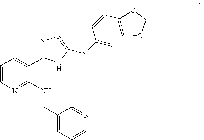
C1=CN=C(NCC2=CC=CN=C2)C(C2=NN=C(NC3=CC4=C(C=C3)OCO4)N2)=C1
